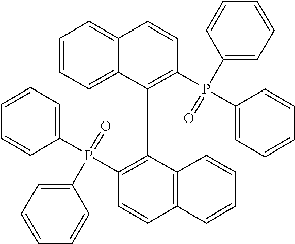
C1=CC=C(P(C2=C(C3=C(P(C4=CC=CC=C4)(C4=CC=CC=C4)=O)C=CC4=CC=CC=C34)C3=C(C=C2)C=CC=C3)(=O)C2=CC=CC=C2)C=C1
